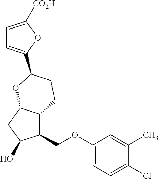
C1(COC2=CC=C(Cl)C(C)=C2)C2C(CC1O)OC(C1=CC=C([CO2H])O1)CC2
